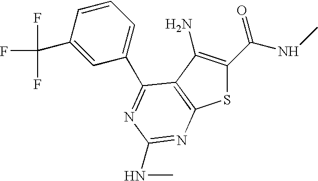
S1C(C(NC)=O)=C(N)C2=C1N=C(NC)N=C2C1=CC=CC(C(F)(F)F)=C1
